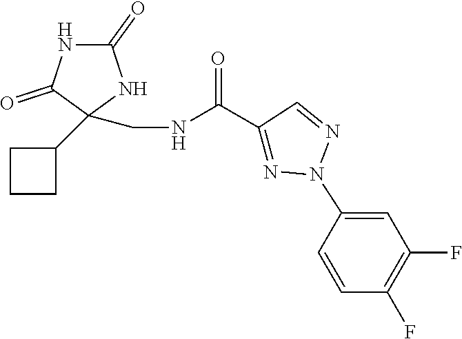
C1(=O)NC(=O)C(C2CCC2)(CNC(C2=NN(C3=CC(F)=C(F)C=C3)N=C2)=O)N1
